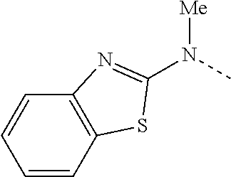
N([Me])(C)C1=NC2=C(C=CC=C2)S1
